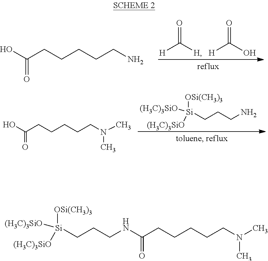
O=C([H])[H].O=C(O)[H].NCCCCCC(O)=O.NCCC[Si]([OSi(CH3)3])([(H3C)3SiO])[(H3C)3SiO].N(CCCCCC(O)=O)(C)C.N(CCC[Si]([OSi(CH3)3])([(H3C)3SiO])[(H3C)3SiO])C(CCCCCN(C)C)=O
